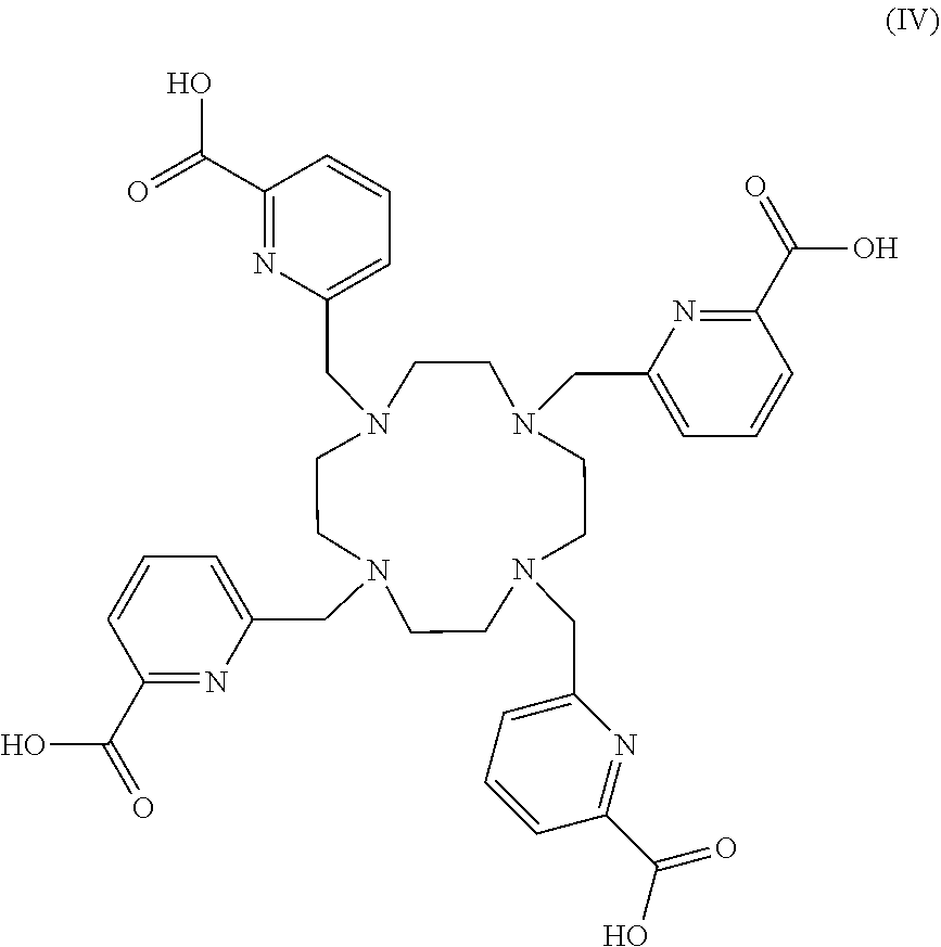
N1(CC2=CC=CC(C(=O)O)=N2)CCN(CC2=CC=CC(C(=O)O)=N2)CCN(CC2=CC=CC(C(=O)O)=N2)CCN(CC2=CC=CC(C(O)=O)=N2)CC1
